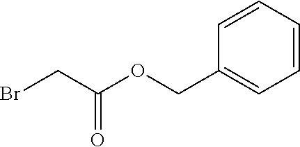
BrCC(OCC1=CC=CC=C1)=O
